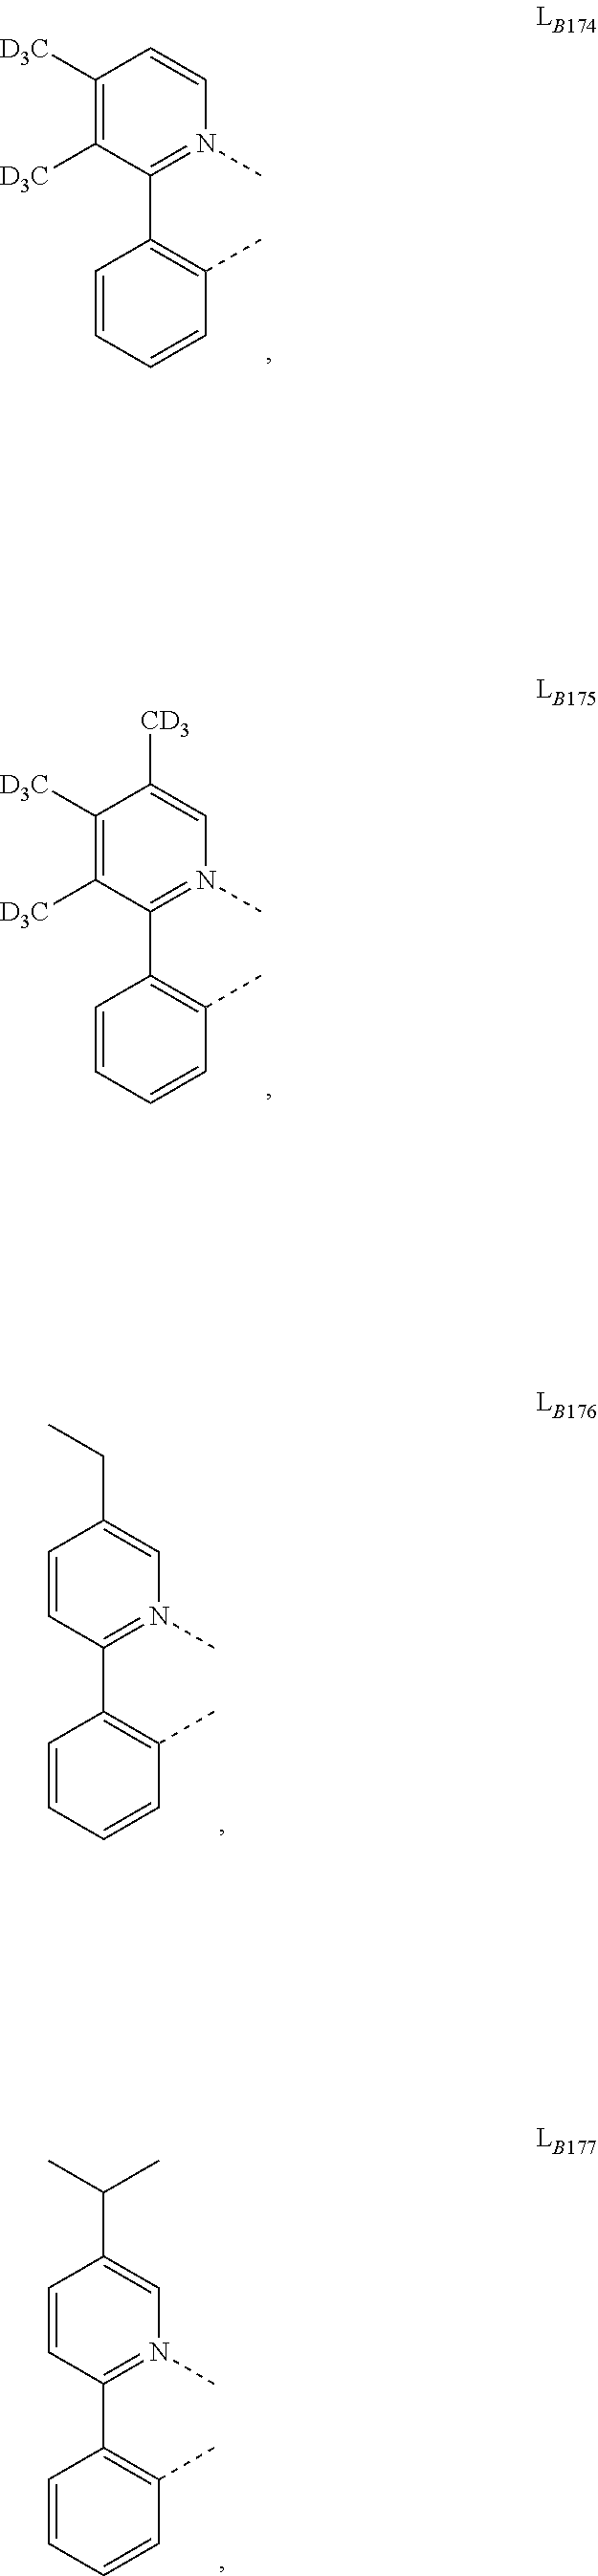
C1=CC=CC(C)=C1C1=N(C)C=CC([D3C])=C1[D3C].C1=CC=CC(C)=C1C1=N(C)C=C([CD3])C([D3C])=C1[D3C].C1=CC=CC(C)=C1C1=N(C)C=C(CC)C=C1.C1=CC=CC(C)=C1C1=N(C)C=C(C(C)C)C=C1
